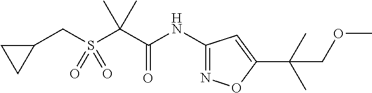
C1(NC(C(C)(C)S(CC2CC2)(=O)=O)=O)=NOC(C(C)(C)COC)=C1
